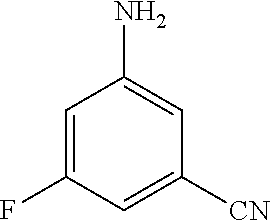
C1=C(F)C=C([CN])C=C1N
